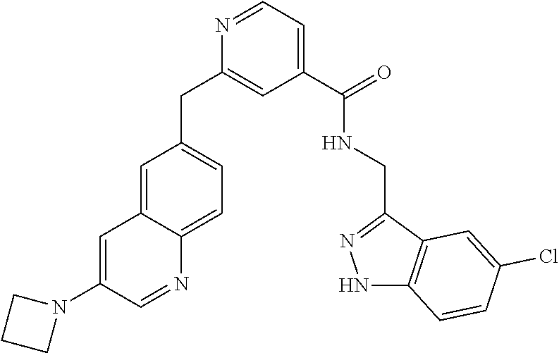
C1=C2C(=CC=C1CC1=CC(C(NCC3=NNC4=C3C=C(Cl)C=C4)=O)=CC=N1)N=CC(N1CCC1)=C2
